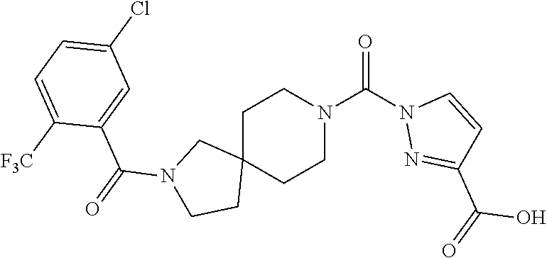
C1C2(CCN(C(N3N=C(C(=O)O)C=C3)=O)C1)CN(C(=O)C1=CC(Cl)=CC=C1[F3C])CC2
